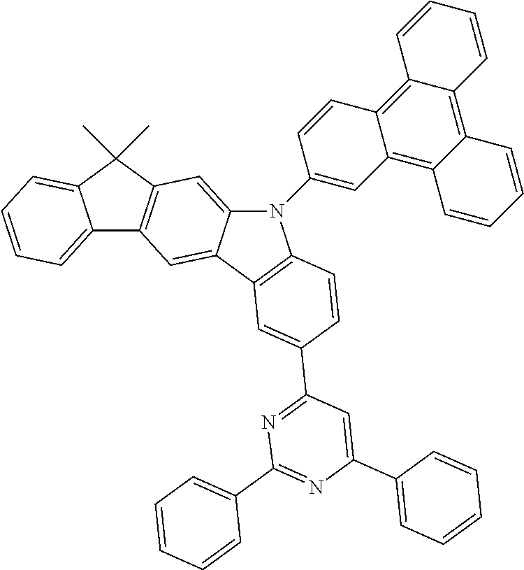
C12=CC=CC=C1C(C)(C)C1=C2C=C2C(=C1)N(C1=CC3=C4C(=C5C(=C3C=C1)C=CC=C5)C=CC=C4)C1=C2C=C(C2=NC(C3=CC=CC=C3)=NC(C3=CC=CC=C3)=C2)C=C1
